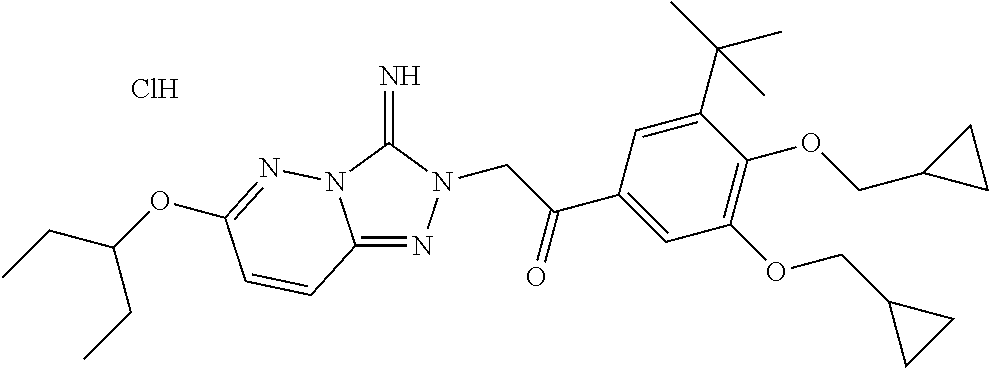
C12=NN(CC(C3=CC(OCC4CC4)=C(OCC4CC4)C(C(C)(C)C)=C3)=O)C(=N)N1N=C(OC(CC)CC)C=C2.Cl
